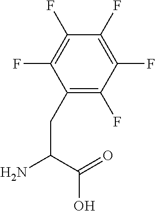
C(C(=O)O)(N)CC1=C(F)C(F)=C(F)C(F)=C1F
